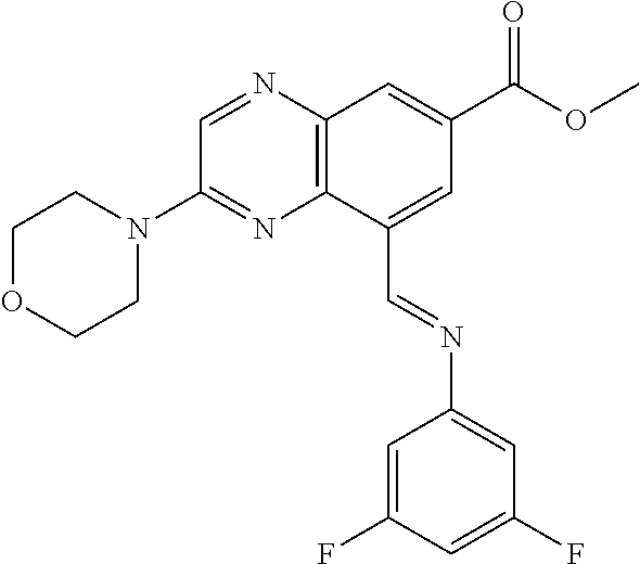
C12=C(C(C=NC3=CC(F)=CC(F)=C3)=CC(C(OC)=O)=C1)N=C(N1CCOCC1)C=N2
